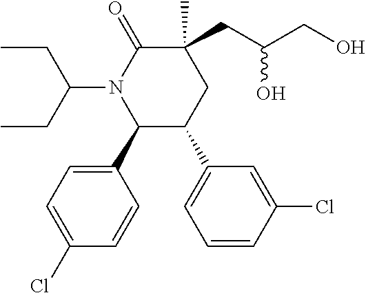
C1(C2=CC=C(Cl)C=C2)C(C2=CC=CC(Cl)=C2)CC(C)(CC(CO)O)C(=O)N1C(CC)CC
